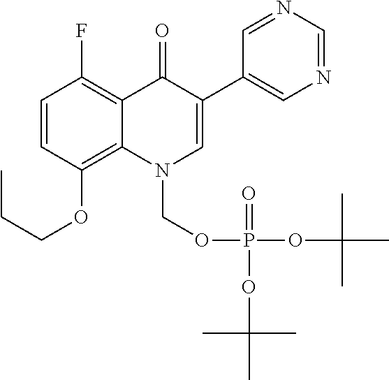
C1=CC(OCCC)=C2C(=C1F)C(=O)C(C1=CN=CN=C1)=CN2COP(OC(C)(C)C)(=O)OC(C)(C)C
